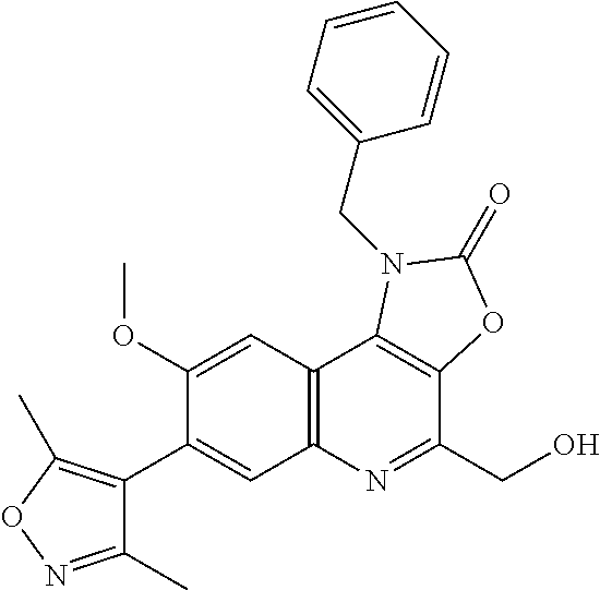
C1(C2=CC3=C(C=C2OC)C2=C(C(CO)=N3)OC(=O)N2CC2=CC=CC=C2)=C(C)ON=C1C
